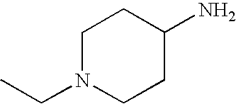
C1N(CC)CCC(N)C1
